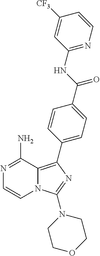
N1=C(N)C2=C(C3=CC=C(C(=O)NC4=NC=CC([CF3])=C4)C=C3)N=C(N3CCOCC3)N2C=C1
